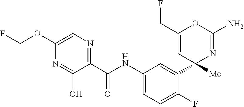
C1(C(NC2=CC=C(F)C(C3([Me])N=C(N)OC(CF)=C3)=C2)=O)=NC=C(OCF)N=C1O
